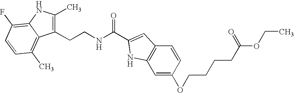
C1(CCNC(C2=CC3=C(C=C(OCCCCC(OCC)=O)C=C3)N2)=O)=C(C)NC2=C(F)C=CC(C)=C12
